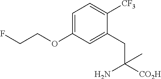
C1=C(OCCF)C=C(CC([CO2H])(N)C)C([CF3])=C1
